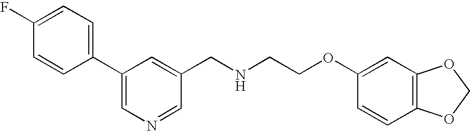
C1=CC(C2=CN=CC(CNCCOC3=CC4=C(C=C3)OCO4)=C2)=CC=C1F
